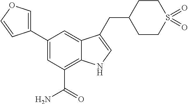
C1(C2=COC=C2)=CC(C(=O)N)=C2C(=C1)C(CC1CCS(=O)(=O)CC1)=CN2
